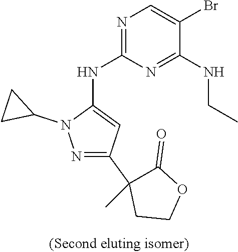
C1(C2(C)C(=O)OCC2)=NN(C2CC2)C(NC2=NC=C(Br)C(NCC)=N2)=C1
